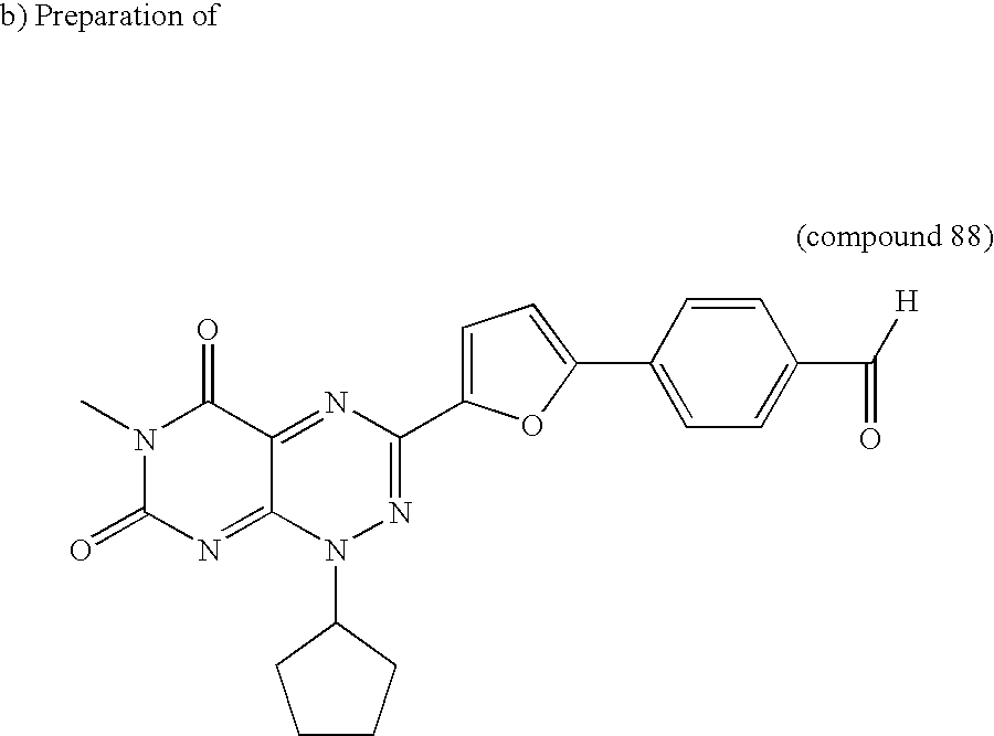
N1=C2C(=NC(=O)N(C)C2=O)N(C2CCCC2)N=C1C1=CC=C(C2=CC=C(C([H])=O)C=C2)O1
